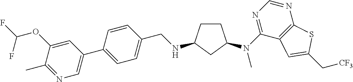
C1CC(N(C2=NC=NC3=C2C=C(C[CF3])S3)C)CC1NCC1=CC=C(C2=CN=C(C)C(OC(F)F)=C2)C=C1
